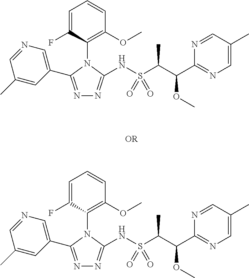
C1(C)=CC(C2=NN=C(NS(C(C(C3=NC=C(C)C=N3)OC)C)(=O)=O)N2C2=C(OC)C=CC=C2F)=CN=C1.C1(C)=CC(C2=NN=C(NS(C(C(C3=NC=C(C)C=N3)OC)C)(=O)=O)N2C2=C(OC)C=CC=C2F)=CN=C1
